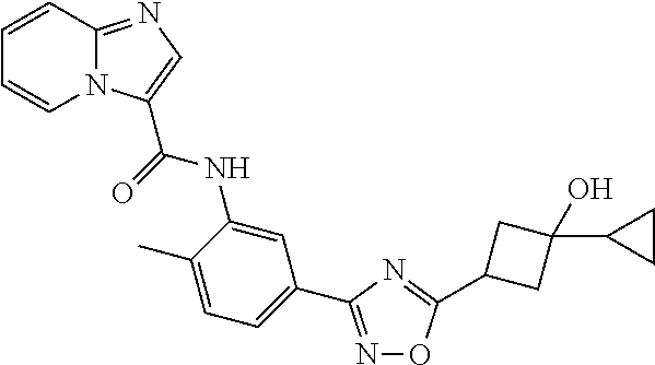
C1=CC2=NC=C(C(=O)NC3=CC(C4=NOC(C5CC(O)(C6CC6)C5)=N4)=CC=C3C)N2C=C1
